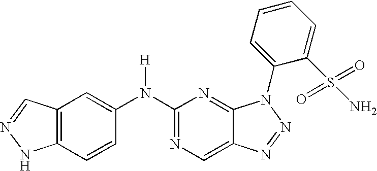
C1(N(C2=CC3=C(C=C2)NN=C3)[H])=NC=C2C(=N1)N(C1=CC=CC=C1S(=O)(=O)N)N=N2
